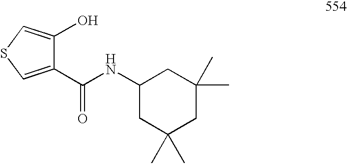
C1(O)=CSC=C1C(=O)NC1CC(C)(C)CC(C)(C)C1
